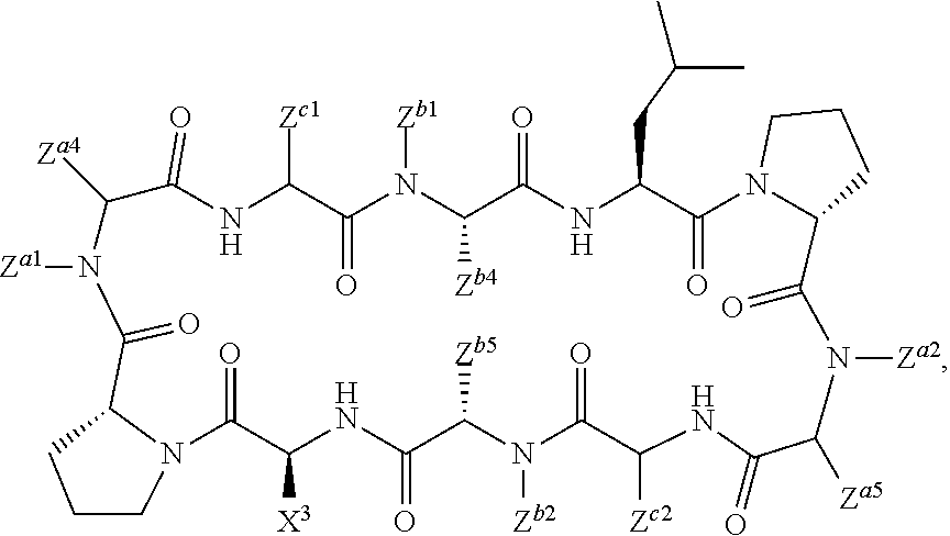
N1C([Zc1])C(=O)N([Zb1])C([Zb4])C(=O)NC(CC(C)C)C(=O)N2C(C(=O)N([Za2])C([Za5])C(=O)NC([Zc2])C(=O)N([Zb2])C([Zb5])C(=O)NC([X3])C(=O)N3C(CCC3)C(=O)N([Za1])C([Za4])C1=O)CCC2
